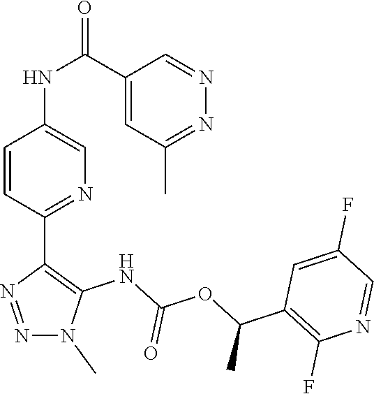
N1(C)N=NC(C2=NC=C(NC(C3=CC(C)=NN=C3)=O)C=C2)=C1NC(OC(C1=C(F)N=CC(F)=C1)C)=O
